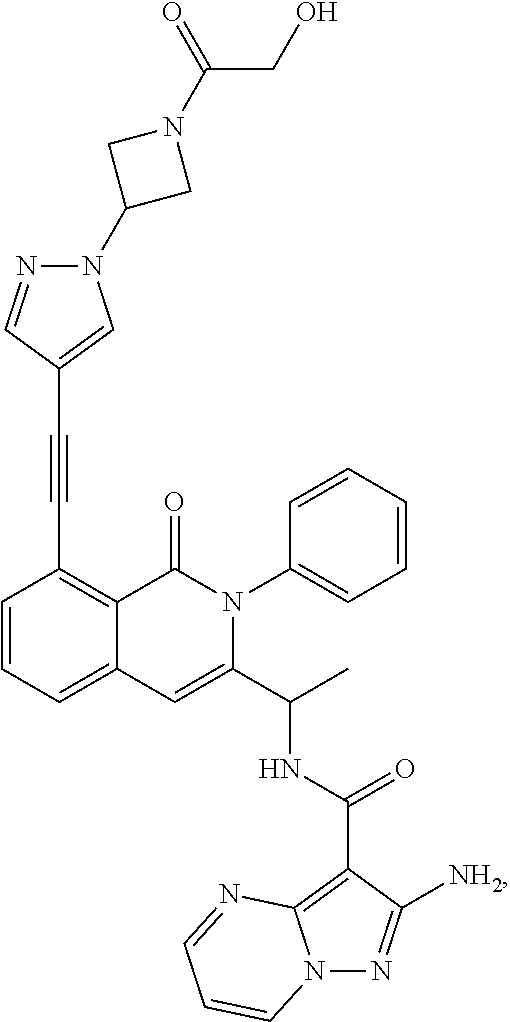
C1=CC=C2C(=C1C#CC1=CN(C3CN(C(CO)=O)C3)N=C1)C(=O)N(C1=CC=CC=C1)C(C(C)NC(C1=C3N(N=C1[NH2])C=CC=N3)=O)=C2
